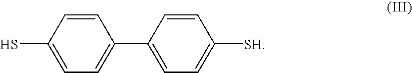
C1=CC(S)=CC=C1C1=CC=C([SH])C=C1
